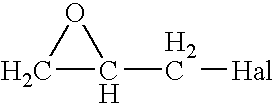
C1(C[Hal])OC1
